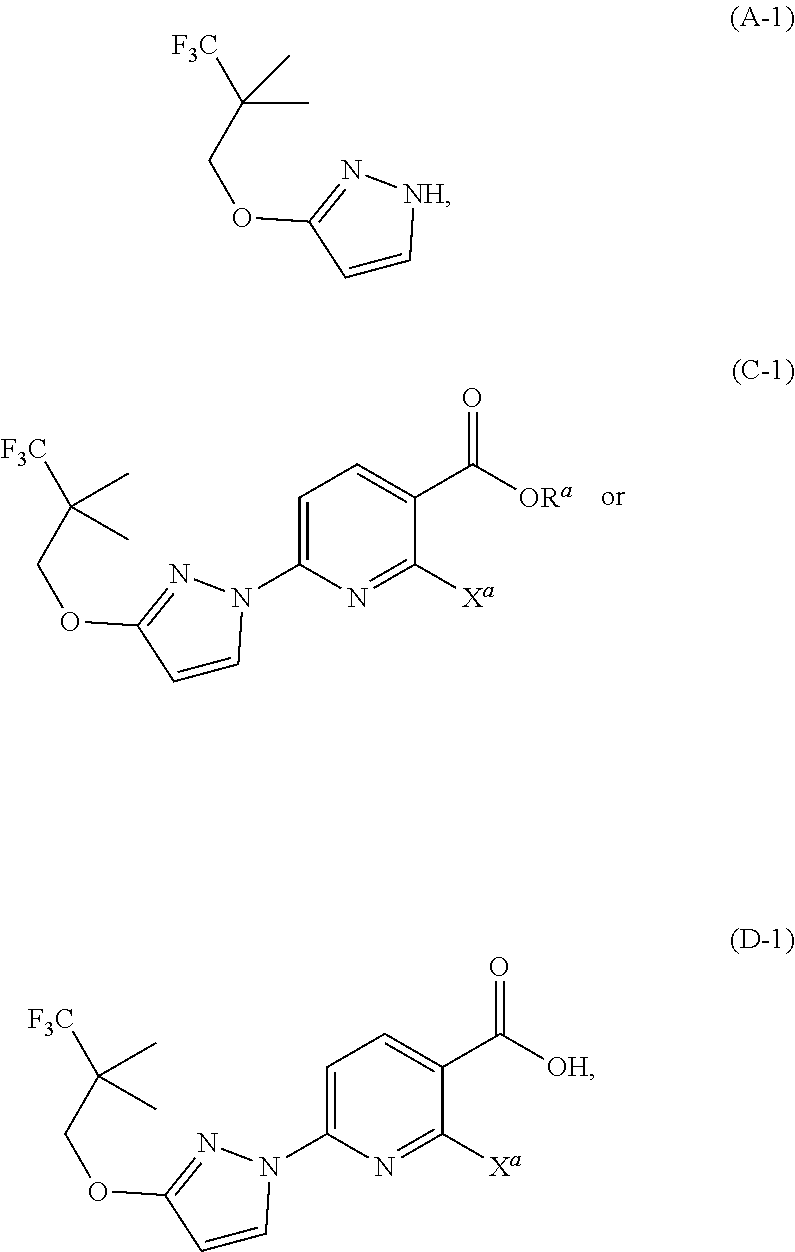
CC(COC1=NN(C2=CC=C(C([ORa])=O)C([Xa])=N2)C=C1)([F3C])C.CC(COC1=N[NH]C=C1)([F3C])C.CC(COC1=NN(C2=CC=C(C([OH])=O)C([Xa])=N2)C=C1)([F3C])C
